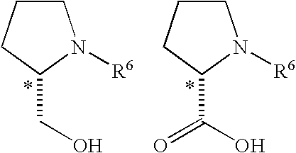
C1CCC(CO)N1[R6].C1CCC(C(O)=O)N1[R6]
